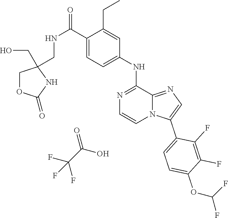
O(C1=CC=C(C2=CN=C3N2C=CN=C3NC2=CC=C(C(=O)NCC3(CO)COC(=O)N3)C(CC)=C2)C(F)=C1F)C(F)F.C(C(O)=O)(F)(F)F
